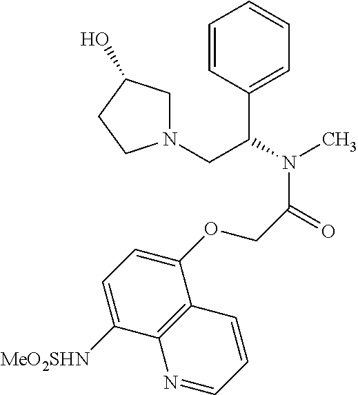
C1=CC(C(N(C)C(=O)COC2=CC=C([MeO2SHN])C3=C2C=CC=N3)CN2CC(O)CC2)=CC=C1
